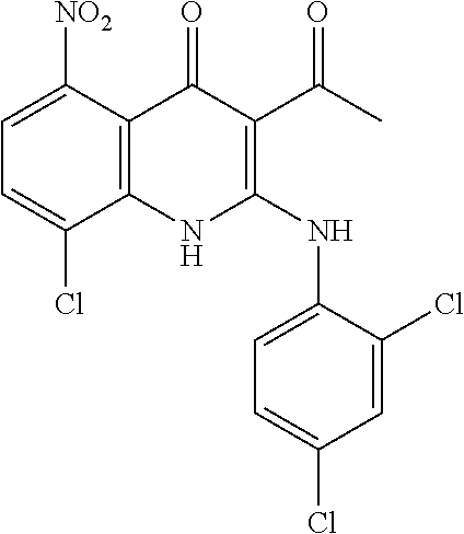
C1=C([NO2])C2=C(C(Cl)=C1)NC(NC1=CC=C(Cl)C=C1Cl)=C(C(C)=O)C2=O
